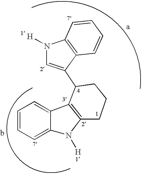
C12=C(C3=CC=CC=C3N1[H])C(C1=CN([H])C3=C1C=CC=C3)CCC2
